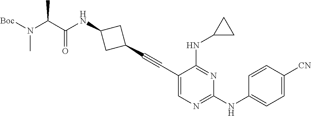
C1(C#CC2=CN=C(NC3=CC=C([CN])C=C3)N=C2NC2CC2)CC(NC(C(N([Boc])C)C)=O)C1
